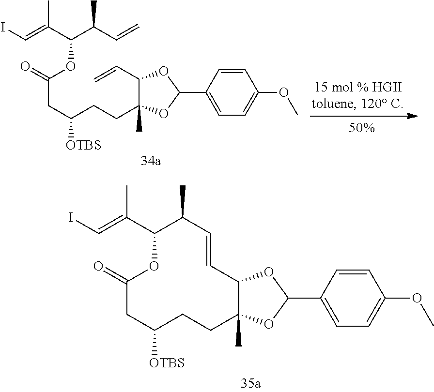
C1(C=C)C(CCC([OTBS])CC(=O)OC(C(C=C)C)C(=CI)C)(C)OC(C2=CC=C(OC)C=C2)O1.C12C(C)(OC(C3=CC=C(OC)C=C3)O1)CCC([OTBS])CC(=O)OC(C(=CI)C)C(C)C=C2
